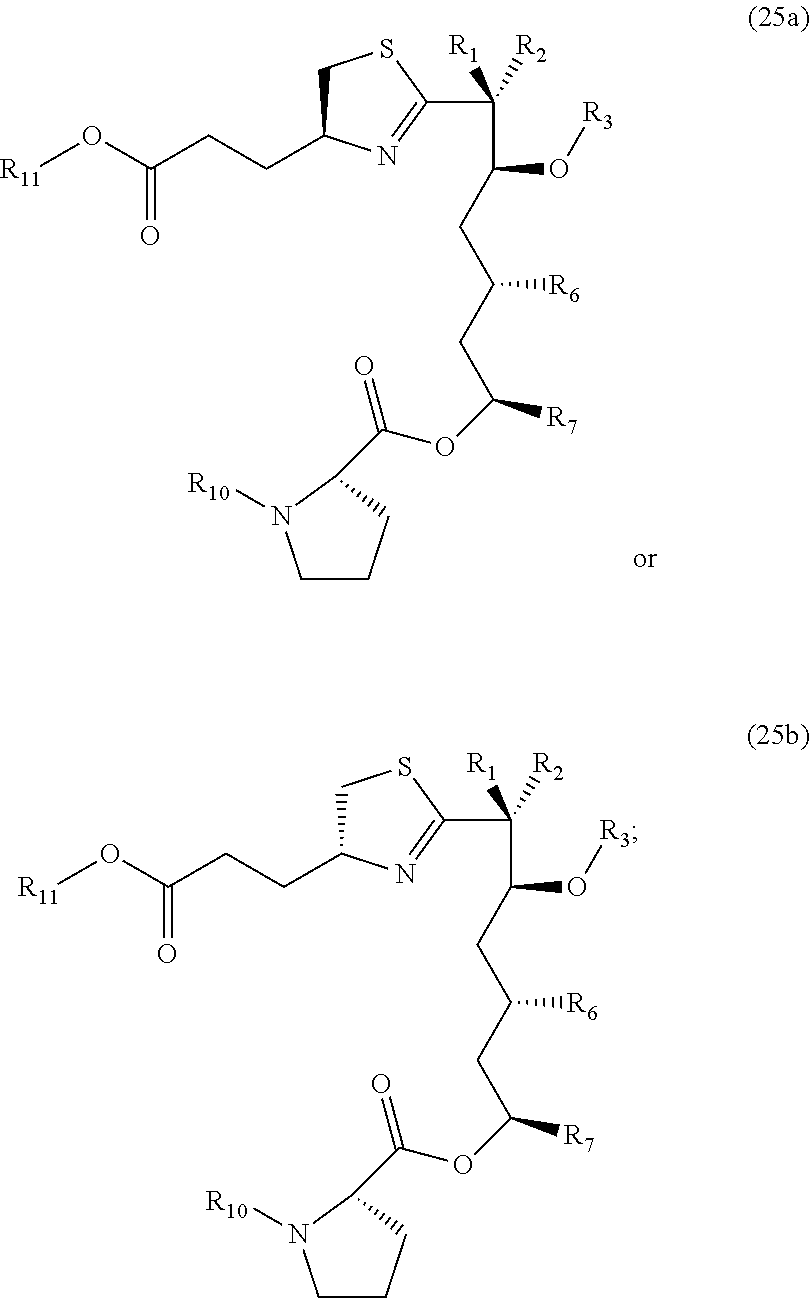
C1CCC(C(OC(CC(CC(C([R2])([R1])C2=NC(CCC(O[R11])=O)CS2)O[R3])[R6])[R7])=O)N1[R10].C1CCC(C(OC(CC(CC(C([R2])([R1])C2=NC(CCC(O[R11])=O)CS2)O[R3])[R6])[R7])=O)N1[R10]
